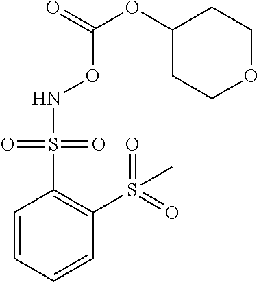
C1=CC=CC(S(=O)(=O)C)=C1S(=O)(=O)NOC(OC1CCOCC1)=O
